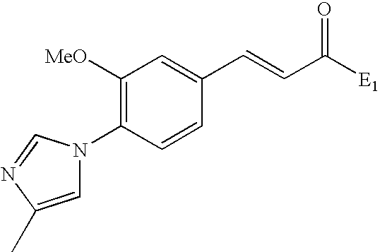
C1([MeO])=C(N2C=C(C)N=C2)C=CC(C=CC(=O)[E1])=C1
